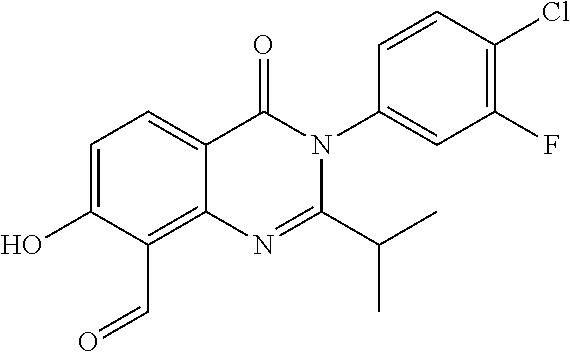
C1=C(O)C(C=O)=C2C(=C1)C(=O)N(C1=CC(F)=C(Cl)C=C1)C(C(C)C)=N2
